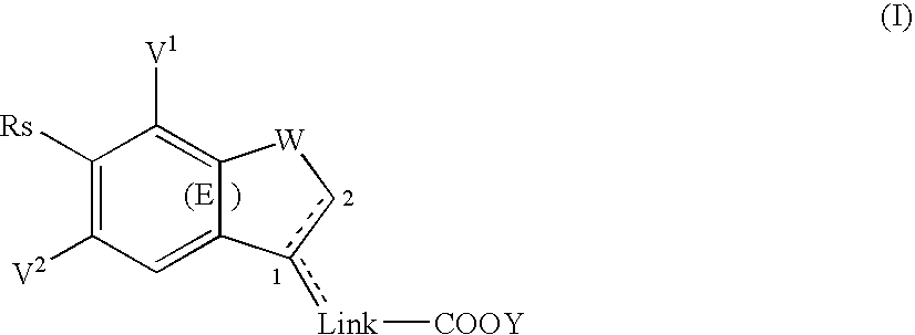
C1([Rs])=C([V2])C=C2C(=C1[V1])[W]cc2[Link][COOY]
